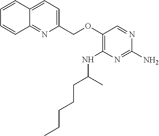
C1(COC2=C(NC(C)CCCCC)N=C(N)N=C2)=CC=C2C(=N1)C=CC=C2
